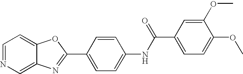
C12=CN=CC=C1OC(C1=CC=C(NC(C3=CC=C(OC)C(OC)=C3)=O)C=C1)=N2
